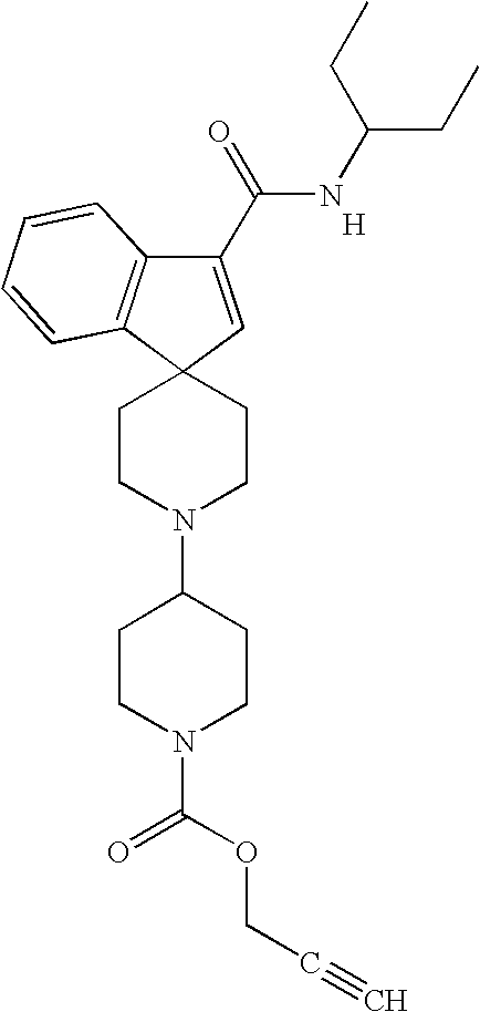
[H].C1(C(=O)NC(CC)CC)=CC2(C3=C1C=CC=C3)CCN(C1CCN(C(OCC#C)=O)CC1)CC2
